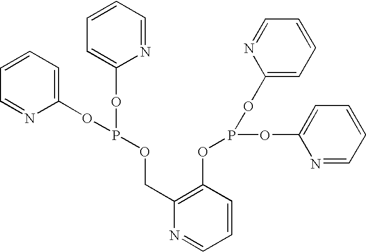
C1=CC=C(OP(OC2=CC=CC=N2)OCC2=C(OP(OC3=CC=CC=N3)OC3=CC=CC=N3)C=CC=N2)N=C1
